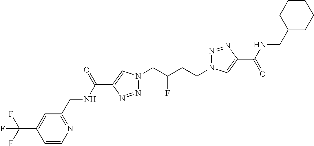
C1(C(NCC2=NC=CC(C(F)(F)F)=C2)=O)=CN(CC(CCN2N=NC(C(=O)NCC3CCCCC3)=C2)F)N=N1
